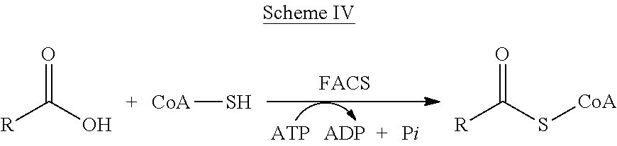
O=C(O)[R].[CoA]S.O=C(S[CoA])[R]
